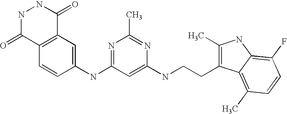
C1(NC2=NC(C)=NC(NCCC3=C(C)NC4=C(F)C=CC(C)=C34)=C2)=CC2=C(C=C1)C(=O)NNC2=O
